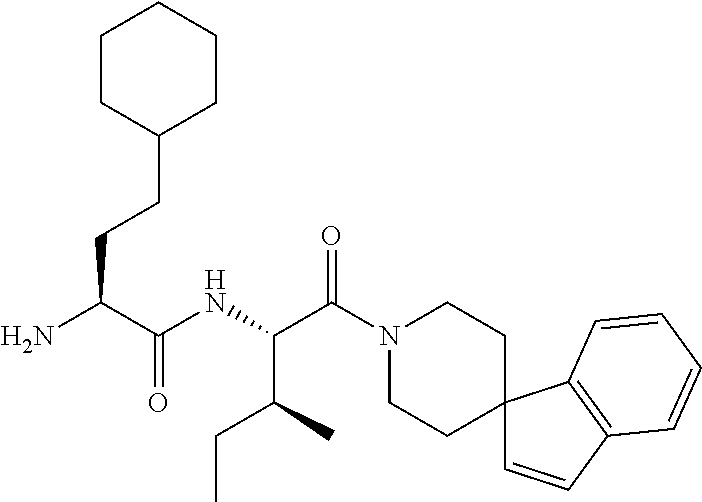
NC(C(NC(C(N1CCC2(CC1)C=CC1=C2C=CC=C1)=O)C(CC)C)=O)CCC1CCCCC1
